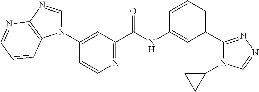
N1(C2=CC(C(=O)NC3=CC(C4=NN=CN4C4CC4)=CC=C3)=NC=C2)C=NC2=C1C=CC=N2
